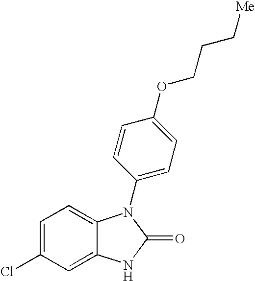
C1=C(Cl)C=C2C(=C1)N(C1=CC=C(OCCC[Me])C=C1)C(=O)N2
